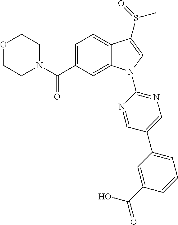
O1CCN(C(C2=CC=C3C(=C2)N(C2=NC=C(C4=CC=CC(C(=O)O)=C4)C=N2)C=C3S(=O)C)=O)CC1
